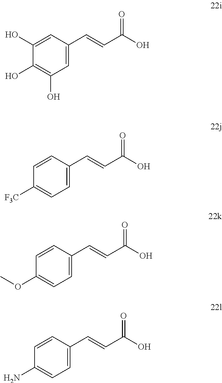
C1=C(C=CC(O)=O)C=C(O)C(O)=C1O.C1=C(C=CC(O)=O)C=CC([F3C])=C1.C1=C(C=CC(O)=O)C=CC(OC)=C1.C1=C(C=CC(O)=O)C=CC(N)=C1
